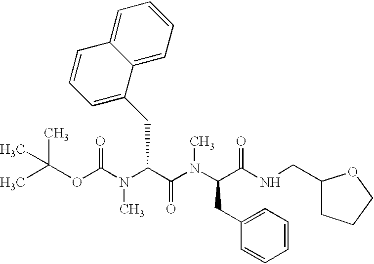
O(C(N(C(C(N(C(C(NCC1CCCO1)=O)CC1=CC=CC=C1)C)=O)CC1=CC=CC2=CC=CC=C12)C)=O)C(C)(C)C
